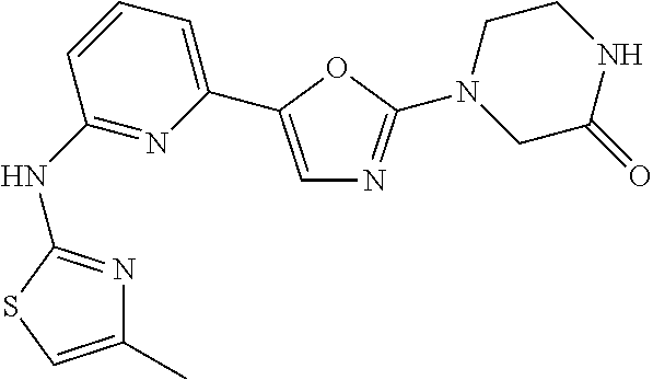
N(C1=NC(C2=CN=C(N3CC(=O)NCC3)O2)=CC=C1)C1=NC(C)=CS1
